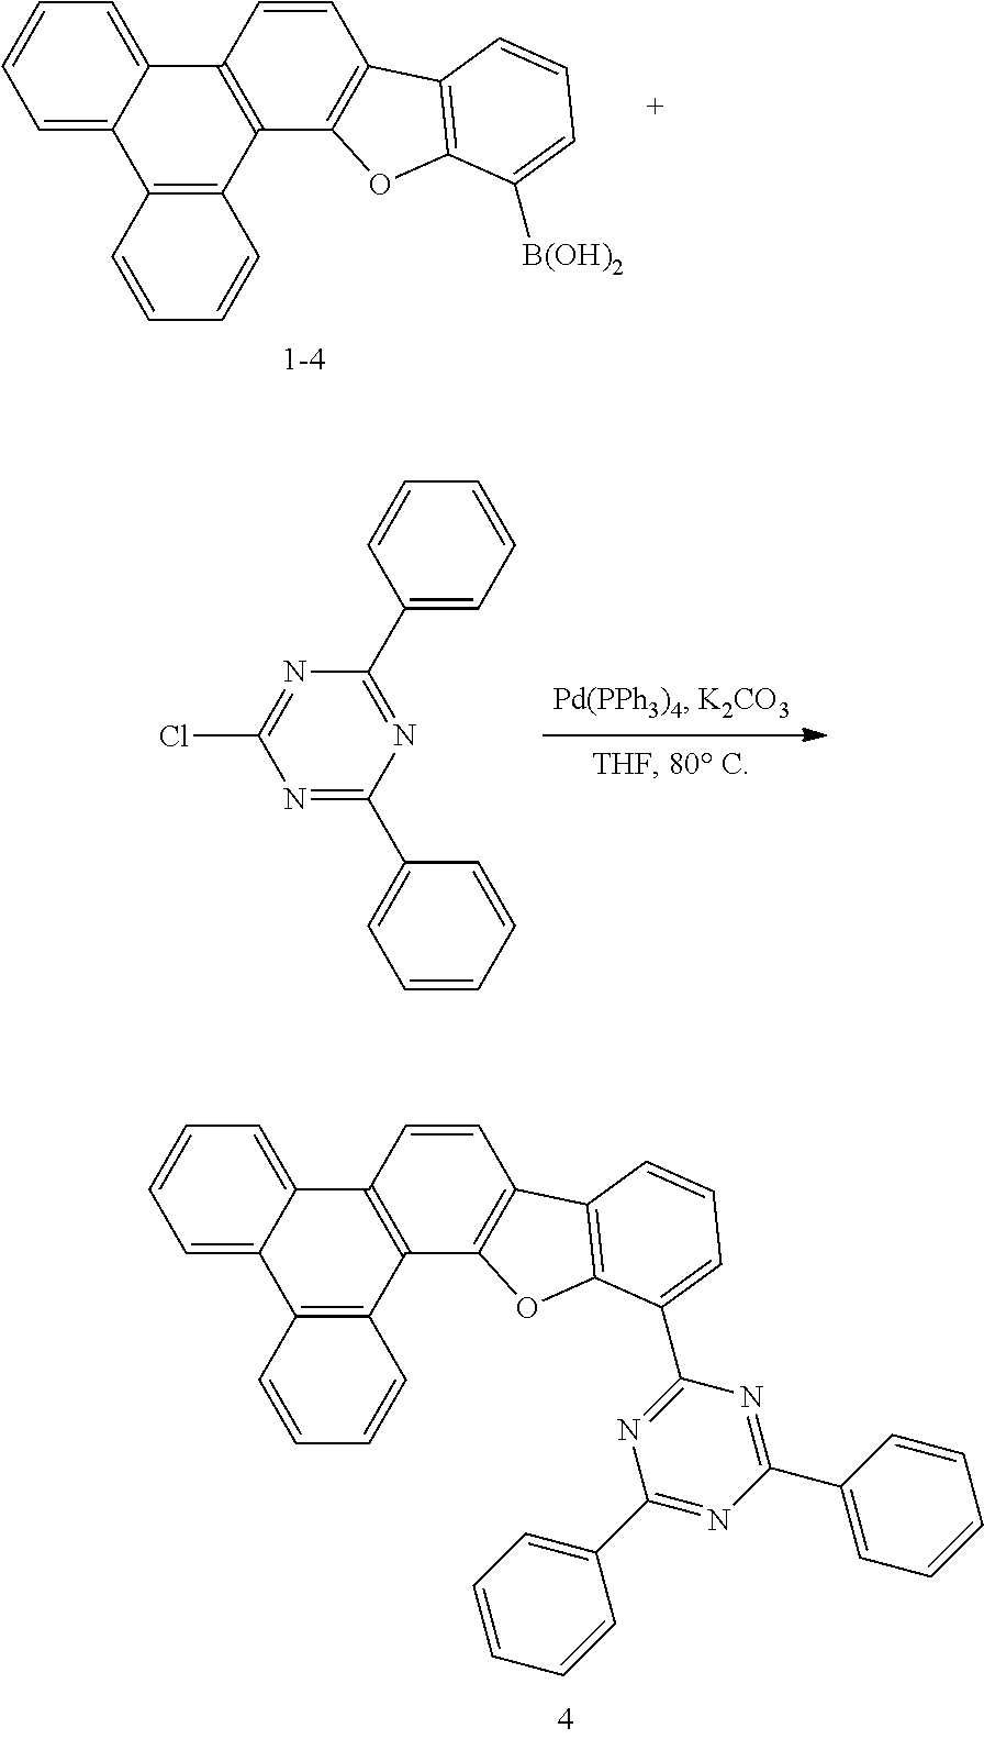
[1-4].C1=CC=C2C(=C1)C1=C(C3=C2C=CC=C3)C2=C(C=C1)C1=C(C([B(OH)2])=CC=C1)O2.ClC1=NC(C2=CC=CC=C2)=NC(C2=CC=CC=C2)=N1.C1=CC=C2C(=C1)C1=C(C3=C2C=CC=C3)C2=C(C=C1)C1=C(C(C3=NC(C4=CC=CC=C4)=NC(C4=CC=CC=C4)=N3)=CC=C1)O2
